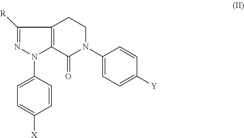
C1=CC(N2C3=C(C([R])=N2)CCN(C2=CC=C([Y])C=C2)C3=O)=CC=C1[X]
